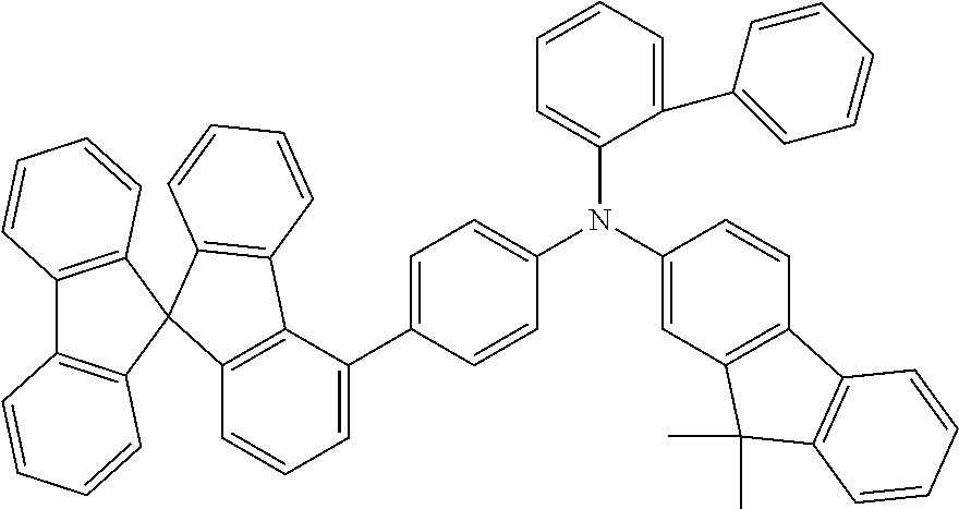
C1(N(C2=CC=C(C3=CC=CC4=C3C3=C(C=CC=C3)C43C4=C(C5=C3C=CC=C5)C=CC=C4)C=C2)C2=CC3=C(C=C2)C2=C(C3(C)C)C=CC=C2)=CC=CC=C1C1=CC=CC=C1
